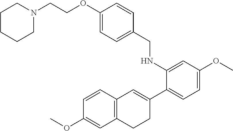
C1(CNC2=CC(OC)=CC=C2C2=CC3=C(CC2)C=C(OC)C=C3)=CC=C(OCCN2CCCCC2)C=C1
